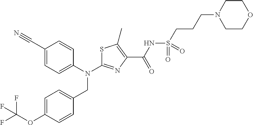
C1(C#N)=CC=C(N(C2=NC(C(NS(CCCN3CCOCC3)(=O)=O)=O)=C(C)S2)CC2=CC=C(OC(F)(F)F)C=C2)C=C1
